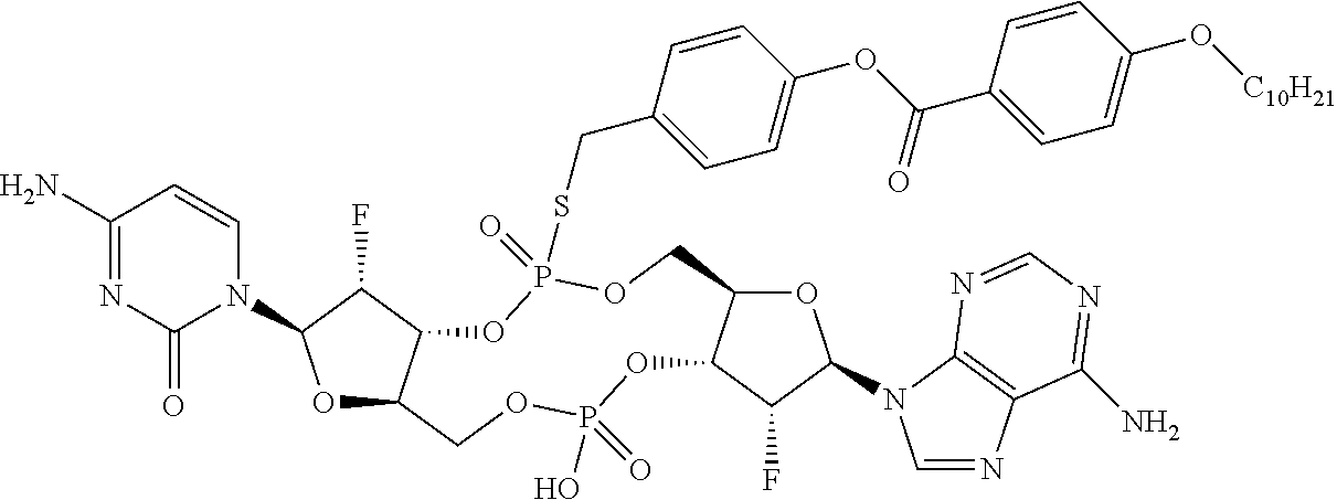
O1C2C(C(F)C1N1C=CC(N)=NC1=O)OP(=O)(SCC1=CC=C(OC(C3=CC=C(O[C10H21])C=C3)=O)C=C1)OCC1C(OP(O)(=O)OC2)C(F)C(N2C=NC3=C2N=CN=C3N)O1
